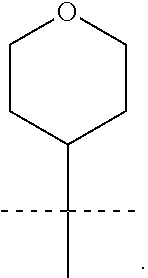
C1CC(C(C)(C)C)CCO1
